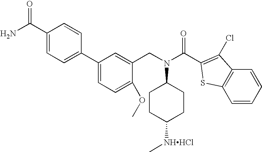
C1(C(N)=O)=CC=C(C2=CC=C(OC)C(CN(C3CCC([NHHCl]C)CC3)C(C3=C(Cl)C4=C(S3)C=CC=C4)=O)=C2)C=C1
